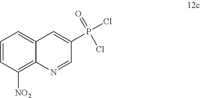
C1=CC([NO2])=C2C(=C1)C=C(P(Cl)(=O)Cl)C=N2
